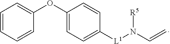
C1=CC=CC(OC2=CC=C([L1]N(C=C)[R5])C=C2)=C1
